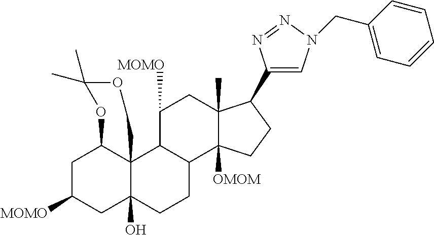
C1C([MOMO])CC2(O)CCC3C(C([MOMO])CC4(C)C3([OMOM])CCC4C3=CN(CC4=CC=CC=C4)N=N3)C23C1OC(C)(C)OC3
